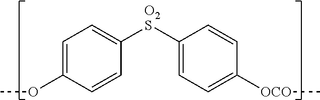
C1=C(OC)C=CC([O2S]C2=CC=C([OCO]C)C=C2)=C1
